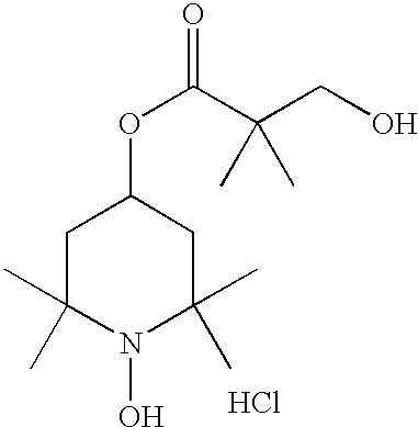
Cl.C1C(C)(C)N(O)C(C)(C)CC1OC(C(CO)(C)C)=O
